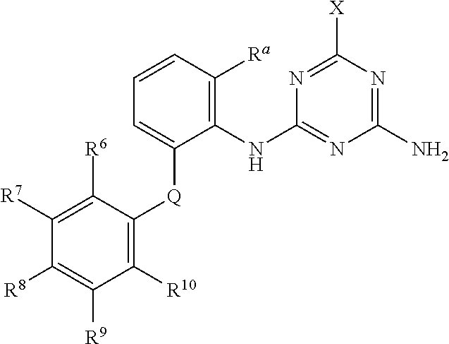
C1([R10])=C([Q]C2=CC=CC([Ra])=C2NC2=NC(N)=NC([X])=N2)C([R6])=C([R7])C([R8])=C1[R9]
